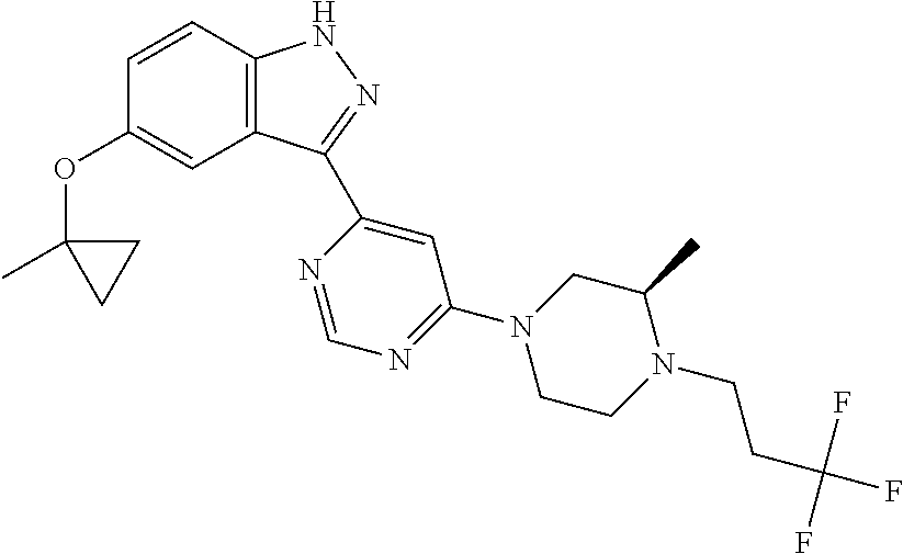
C1=CC2=C(C=C1OC1(C)CC1)C(C1=CC(N3CCN(CCC(F)(F)F)C(C)C3)=NC=N1)=NN2
